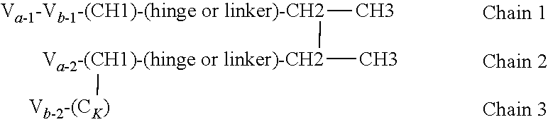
[Va-1-Vb-1-(CH1)-(hinge or linker)-CH2]([Va-2-(CH1)-(hinge or linker)-CH2]([Vb-2-(CK)])C)C
